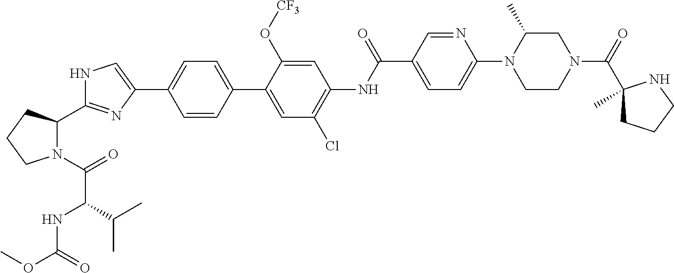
C1=CC(C2=CC(Cl)=C(NC(C3=CC=C(N4CCN(C(=O)C5(C)CCCN5)CC4C)N=C3)=O)C=C2O[CF3])=CC=C1C1=CNC(C2N(C(=O)C(NC(OC)=O)C(C)C)CCC2)=N1
